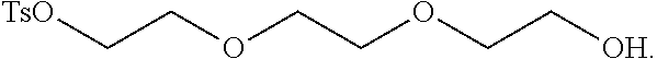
[TsO]CCOCCOCC[OH]
